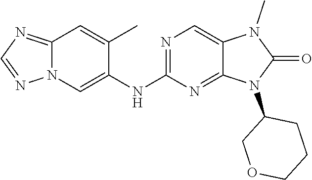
C1=C(C)C(NC2=NC=C3C(=N2)N(C2COCCC2)C(=O)N3C)=CN2C1=NC=N2
